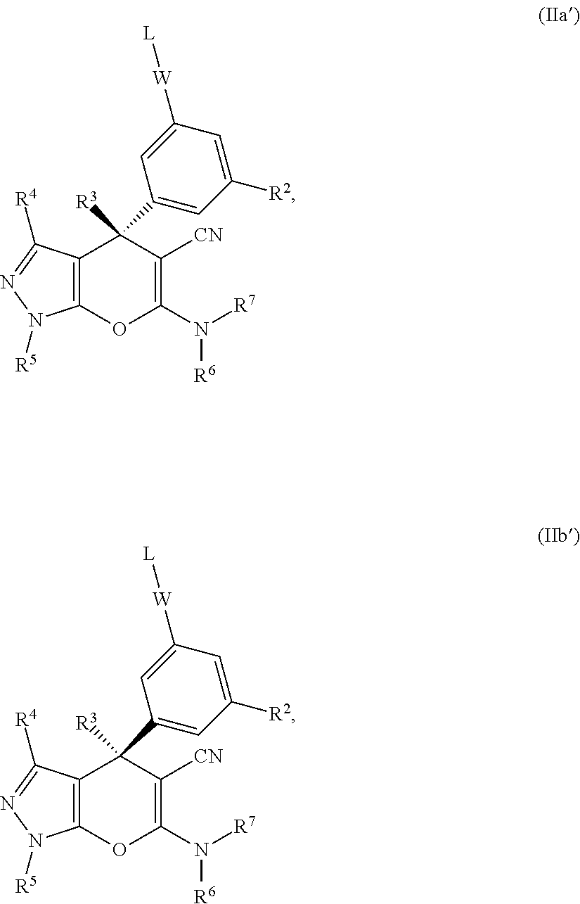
C12=C(C([R4])=NN1[R5])C([R3])(C1=CC([R2])=CC([W][L])=C1)C([CN])=C(N([R7])[R6])O2.C12=C(C([R4])=NN1[R5])C([R3])(C1=CC([R2])=CC([W][L])=C1)C([CN])=C(N([R7])[R6])O2
